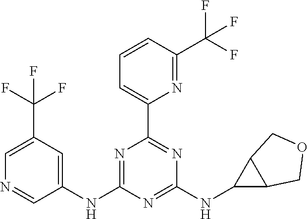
C1=CC(C(F)(F)F)=NC(C2=NC(NC3C4C3COC4)=NC(NC3=CC(C(F)(F)F)=CN=C3)=N2)=C1
